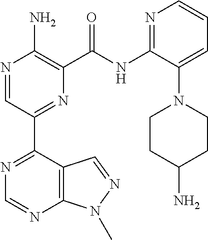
N1=CC(C2=NC=NC3=C2C=NN3C)=NC(C(NC2=NC=CC=C2N2CCC(N)CC2)=O)=C1N
